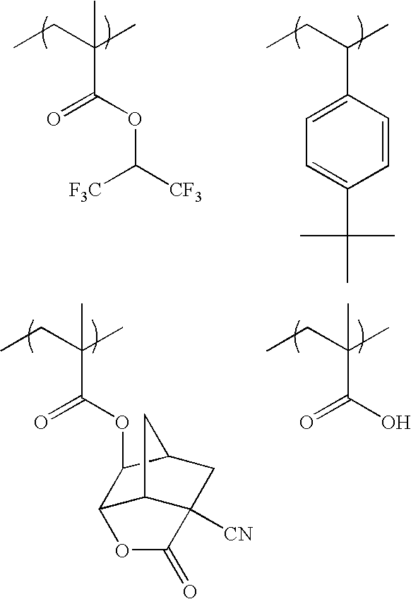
CCC(C)(C(OC([CF3])[F3C])=O)C.CCC(C)(C(OC1C2C3C([CN])(CC1C3)C(=O)O2)=O)C.CCC(C)C1=CC=C(C(C)(C)C)C=C1.CCC(C)(C(O)=O)C
